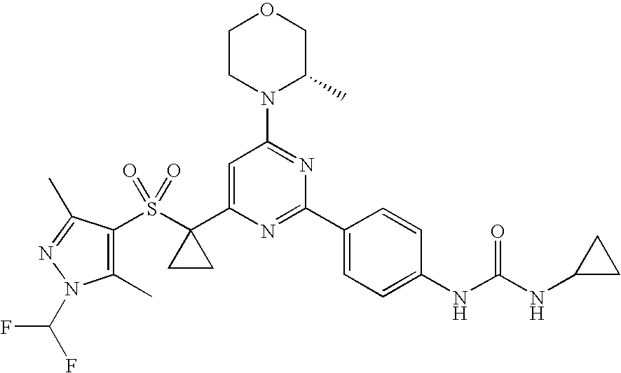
C1(C)=C(S(C2(C3=CC(N4C(C)COCC4)=NC(C4=CC=C(NC(NC5CC5)=O)C=C4)=N3)CC2)(=O)=O)C(C)=NN1C(F)F
